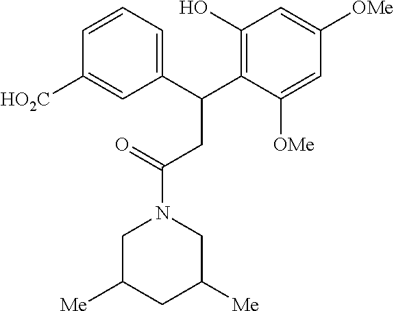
C1C([Me])CC([Me])CN1C(=O)CC(C1=C(O)C=C([OMe])C=C1[OMe])C1=CC=CC([HO2C])=C1
